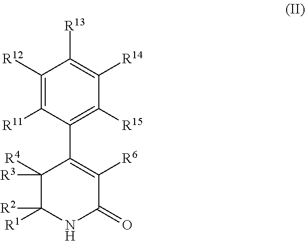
C1([R12])=C([R11])C(C2=C([R6])C(=O)NC([R1])([R2])C2([R4])[R3])=C([R15])C([R14])=C1[R13]
